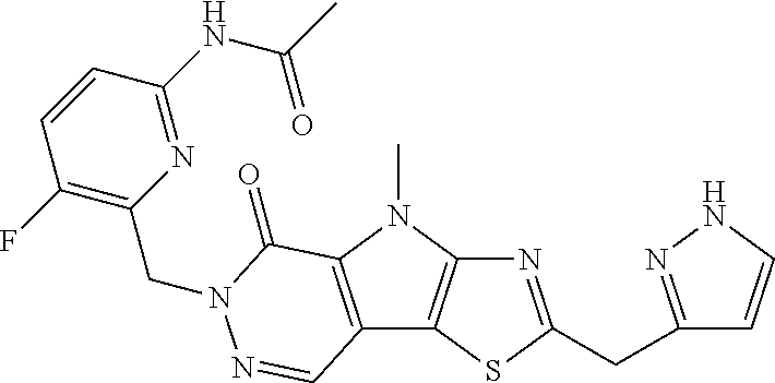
N1=C(CC2=NNC=C2)SC2=C1N(C)C1=C2C=NN(CC2=C(F)C=CC(NC(C)=O)=N2)C1=O
